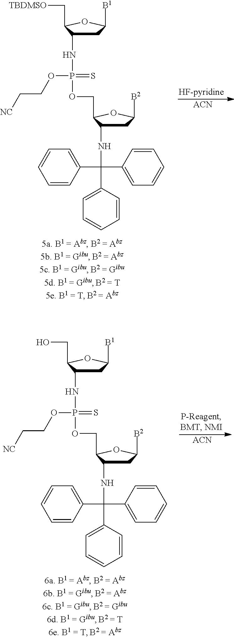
[ACN].C1(C(C2=CC=CC=C2)(C2=CC=CC=C2)NC2CC([B2])OC2COP(NC2CC([B1])OC2C[TBDMSO])(OCC[NC])=S)=CC=CC=C1.[ACN].C1(C(C2=CC=CC=C2)(C2=CC=CC=C2)NC2CC([B2])OC2COP(NC2CC([B1])OC2CO)(OCC[NC])=S)=CC=CC=C1
